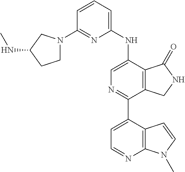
C1=CC=C(NC2=CN=C(C3=CC=NC4=C3C=CN4C)C3=C2C(=O)NC3)N=C1N1CCC(NC)C1
